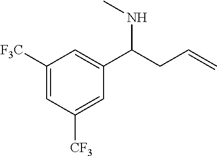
C1([F3C])=CC([CF3])=CC(C(CC=C)NC)=C1
